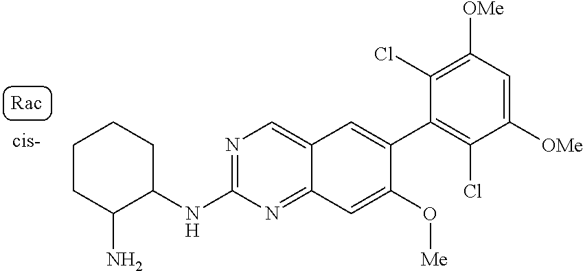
N(C1C(N)CCCC1)C1=NC=C2C(=N1)C=C(O[Me])C(C1=C(Cl)C([OMe])=CC([OMe])=C1Cl)=C2
